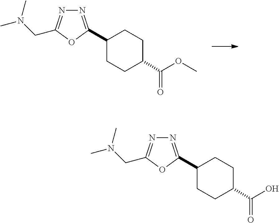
C1(C2=NN=C(CN(C)C)O2)CCC(C(OC)=O)CC1.C1(C2=NN=C(CN(C)C)O2)CCC(C(O)=O)CC1
